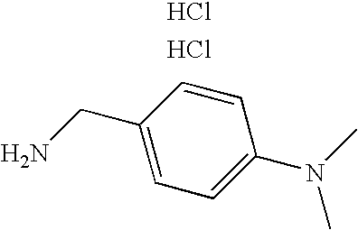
C1(CN)=CC=C(N(C)C)C=C1.Cl.Cl
